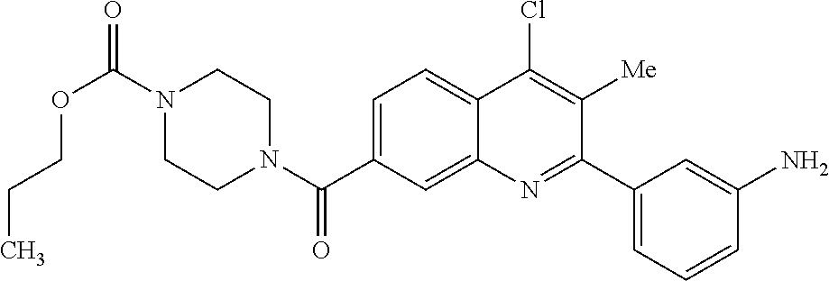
N1(C(OCCC)=O)CCN(C(=O)C2=CC=C3C(=C2)N=C(C2=CC=CC(N)=C2)C([Me])=C3Cl)CC1
